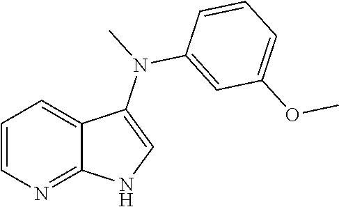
C1=CN=C2C(=C1)C(N(C)C1=CC(OC)=CC=C1)=CN2
